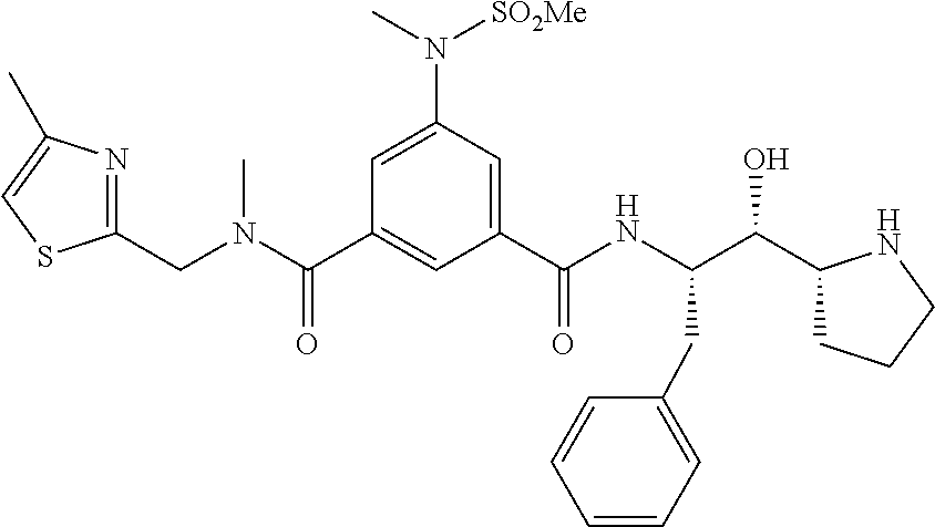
C1(C(NC(C(O)C2CCCN2)CC2=CC=CC=C2)=O)=CC(N(C)[SO2Me])=CC(C(N(CC2=NC(C)=CS2)C)=O)=C1
